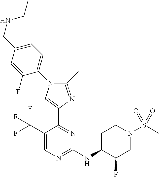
C1(C)=NC(C2=NC(NC3C(F)CN(S(C)(=O)=O)CC3)=NC=C2C(F)(F)F)=CN1C1=CC=C(CNCC)C=C1F
